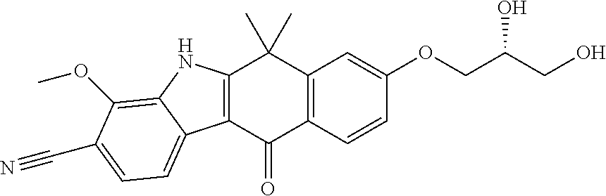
C12=C(C=CC(OCC(CO)O)=C1)C(=O)C1=C(C2(C)C)NC2=C(OC)C(C#N)=CC=C12
